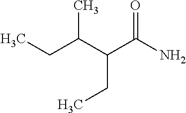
CCC(C(C(N)=O)CC)C
